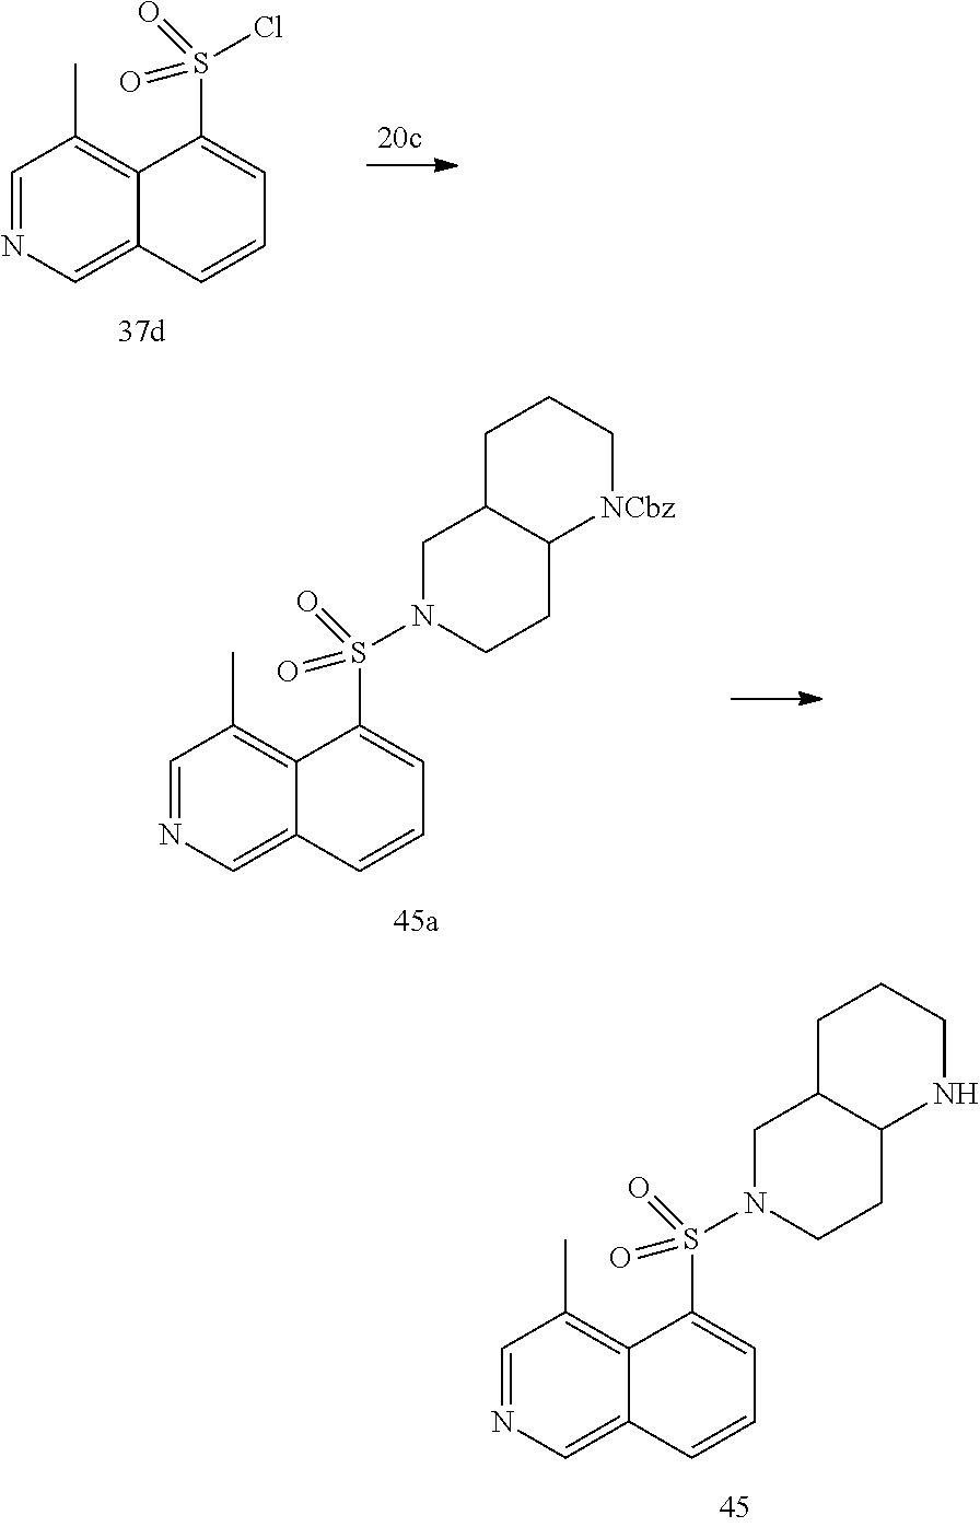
C1=NC=C2C(=C1C)C(S(Cl)(=O)=O)=CC=C2.C1=NC=C2C(=C1C)C(S(N1CC3C(CC1)NCCC3)(=O)=O)=CC=C2.C1=NC=C2C(=C1C)C(S(N1CC3C(CC1)[NCbz]CCC3)(=O)=O)=CC=C2
